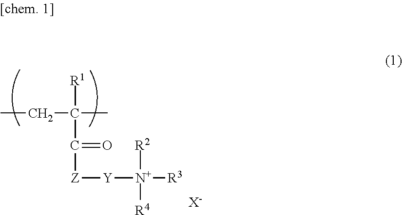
CCC([R1])(C)C([Z][Y][N+]([R2])([R4])[R3])=O.[X-]
